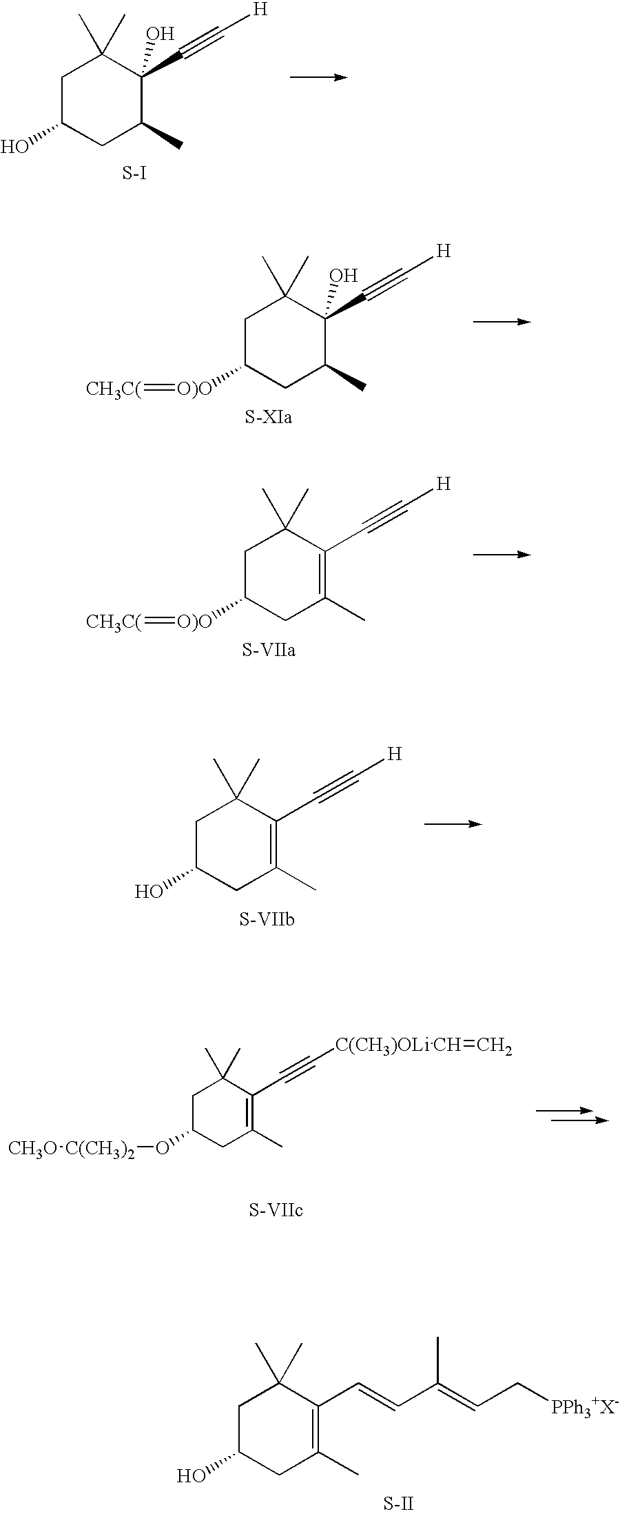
C1C(O)CC(C)C(O)(C#C[H])C1(C)C.[S-I].C1C([O)O]=[CH3C(])CC(C)C(O)(C#C[H])C1(C)C.[S-XIa].C1C([O)O]=[CH3C(])CC(C)=C(C#C[H])C1(C)C.[S-VIIa].C1C(O)CC(C)=C(C#C[H])C1(C)C.[S-VIIb].C1C(O[C(CH3)2][CH3O])CC(C)=C(C#C[C(CH3)OLi]C=C)C1(C)C.[S-VIIc].C1C(O)CC(C)=C(C=CC(=CC[PPh3+X-])C)C1(C)C.[S-II]
